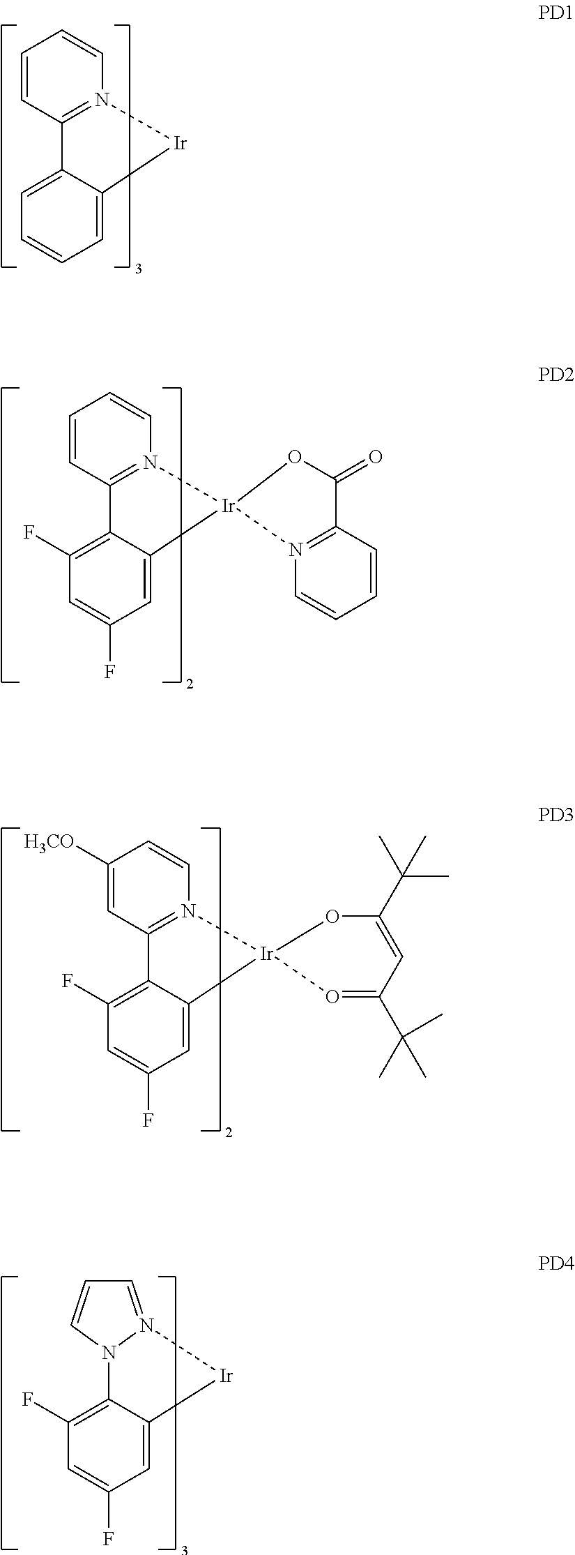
C1=CC2=N(C=C1)[Ir]C1=CC=CC=C21.C1=CC2=N(C=C1)[Ir]1(C3=CC(F)=CC(F)=C23)N2=C(C=CC=C2)C(=O)O1.C1([H3CO])=CC2=N(C=C1)[Ir]1(C3=CC(F)=CC(F)=C23)OC(C(C)(C)C)=CC(C(C)(C)C)=O1.C12=C(F)C=C(F)C=C1[Ir]N1=CC=CN21
